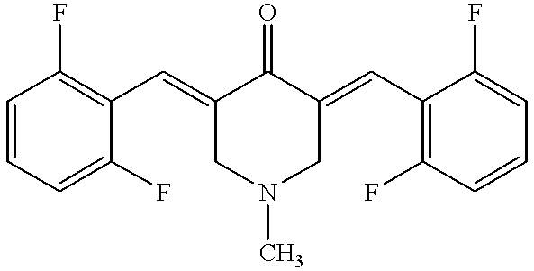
C1=CC=C(F)C(C=C2CN(C)CC(=CC3=C(F)C=CC=C3F)C2=O)=C1F
